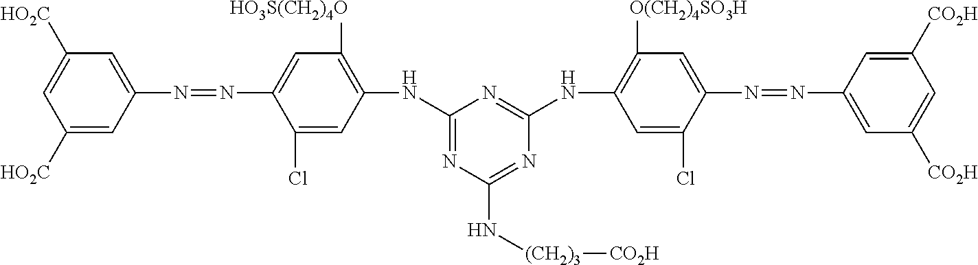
C1([HO2C])=CC(N=NC2=CC([HO3S(CH2)4O])=C(NC3=NC(N[(CH2)3][CO2H])=NC(NC4=C([O(CH2)4SO3H])C=C(N=NC5=CC([CO2H])=CC([CO2H])=C5)C(Cl)=C4)=N3)C=C2Cl)=CC([HO2C])=C1
